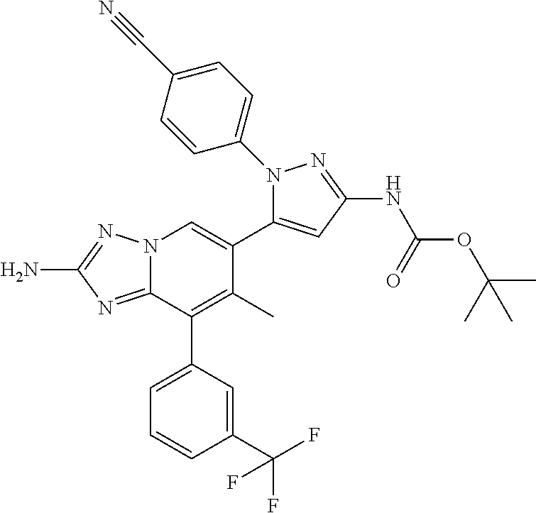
N12C(=NC(N)=N1)C(C1=CC=CC(C(F)(F)F)=C1)=C(C)C(C1=CC(NC(OC(C)(C)C)=O)=NN1C1=CC=C(C#N)C=C1)=C2
